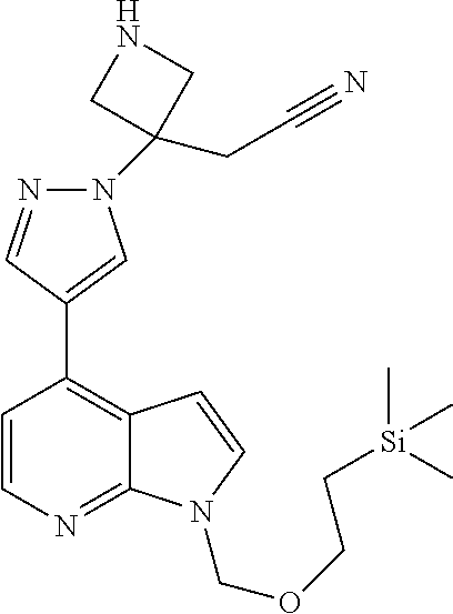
C1=CN=C2C(=C1C1=CN(C3(CC#N)CNC3)N=C1)C=CN2COCC[Si](C)(C)C
